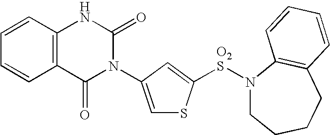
C12=C(C=CC=C1)NC(=O)N(C1=CSC([O2S]N3CCCCC4=C3C=CC=C4)=C1)C2=O
